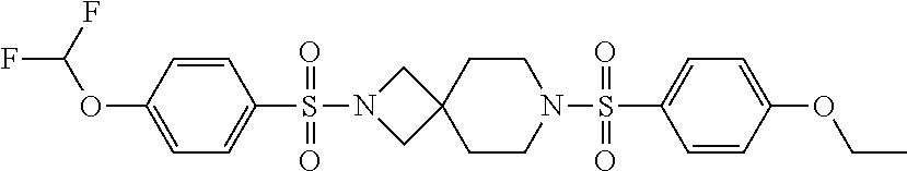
C1=CC(OCC)=CC=C1S(N1CCC2(CC1)CN(S(C1=CC=C(OC(F)F)C=C1)(=O)=O)C2)(=O)=O
